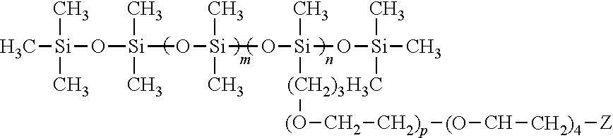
C[Si](O[Si](C)(O[Si](O[Si](O[Si](C)(C)C)(C)[(CH2)3][(O]C[CH2)p][(O]C[CH2)4][Z])(C)C)(C)C)(C)C
